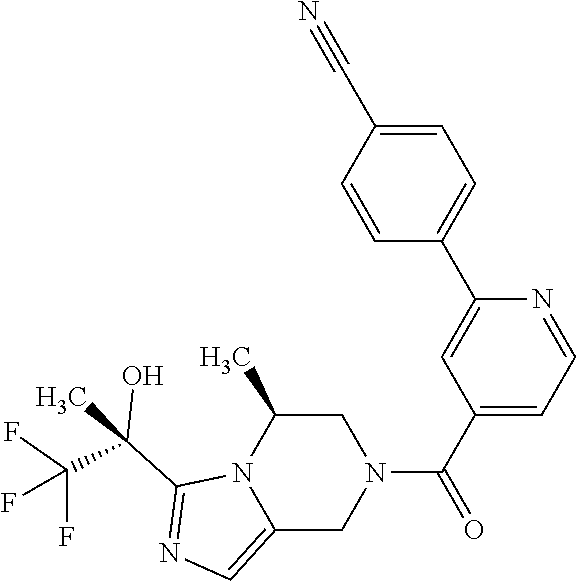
C12=CN=C(C(C)(C(F)(F)F)O)N1C(C)CN(C(C1=CC=NC(C3=CC=C(C#N)C=C3)=C1)=O)C2
